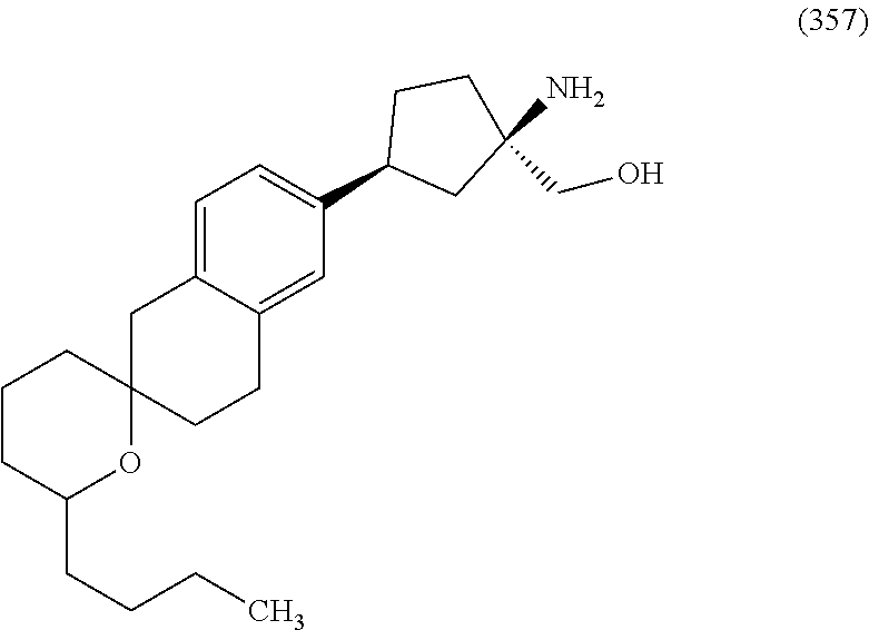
C1CC(CCCC)OC2(C1)CCC1=CC(C3CC(N)(CO)CC3)=CC=C1C2
